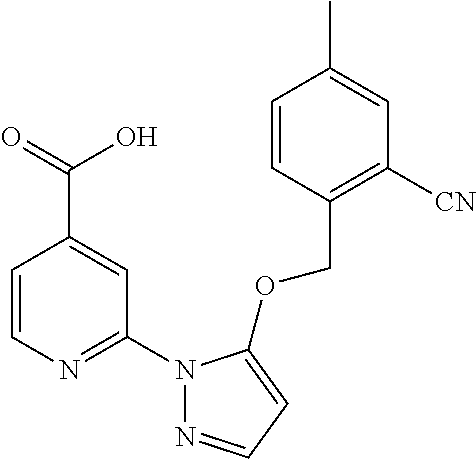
C1=CN=C(N2N=CC=C2OCC2=C([CN])C=C(C)C=C2)C=C1C(=O)O
